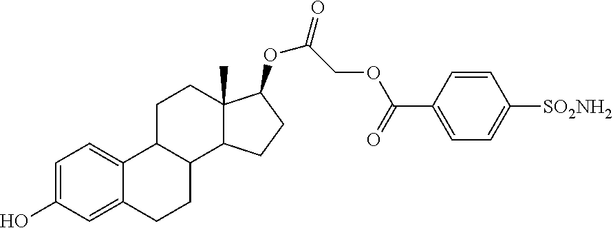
C1=C(O)C=C2C(=C1)C1C(CC2)C2C(C)(CC1)C(OC(=O)COC(C1=CC=C([SO2NH2])C=C1)=O)CC2
